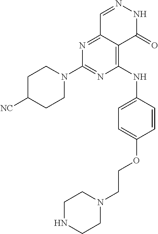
N1=C2C(=C(NC3=CC=C(OCCN4CCNCC4)C=C3)N=C1N1CCC([NC])CC1)C(=O)NN=C2
